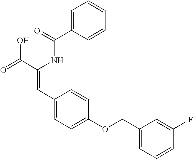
C1=C(C(=O)NC(C(=O)O)=CC2=CC=C(OCC3=CC=CC(F)=C3)C=C2)C=CC=C1
